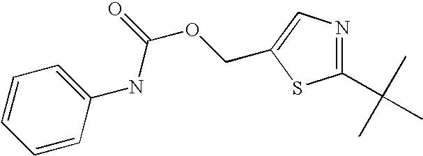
C1(C(C)(C)C)=NC=C(COC(=O)NC2=CC=CC=C2)S1
